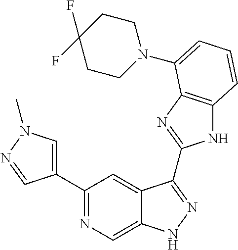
C1(C2=NC=C3C(=C2)C(C2=NC4=C(N2)C=CC=C4N2CCC(F)(F)CC2)=NN3)=CN(C)N=C1
